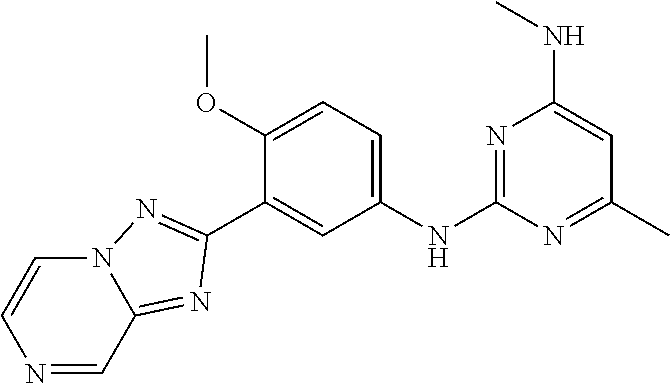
C1=C(NC2=NC(NC)=CC(C)=N2)C=C(C2=NN3C(=N2)C=NC=C3)C(OC)=C1
